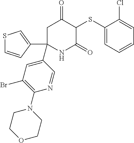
C1C(C2=CSC=C2)(C2=CC(Br)=C(N3CCOCC3)N=C2)NC(=O)C(SC2=CC=CC=C2Cl)C1=O
